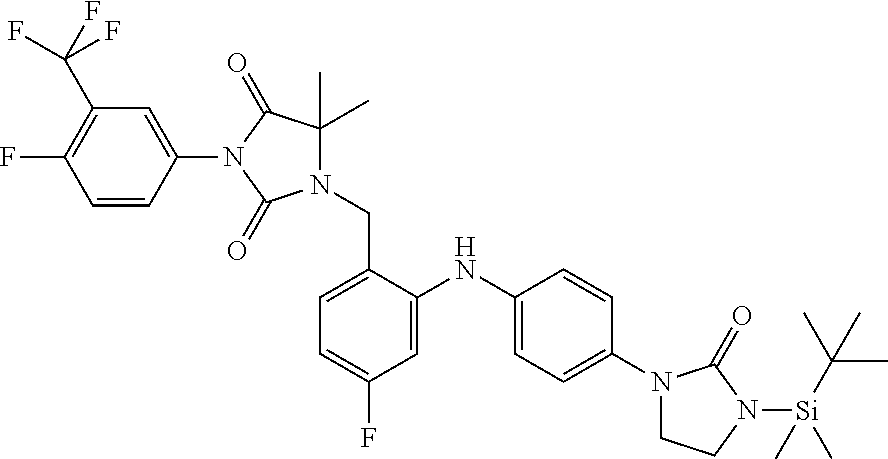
N1(CC2=CC=C(F)C=C2NC2=CC=C(N3CCN([Si](C)(C)C(C)(C)C)C3=O)C=C2)C(C)(C)C(=O)N(C2=CC(C(F)(F)F)=C(F)C=C2)C1=O
